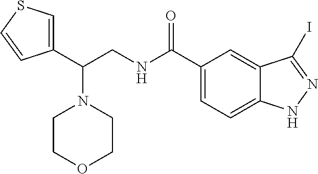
N1(C(C2=CSC=C2)CNC(C2=CC=C3C(=C2)C(I)=NN3)=O)CCOCC1
